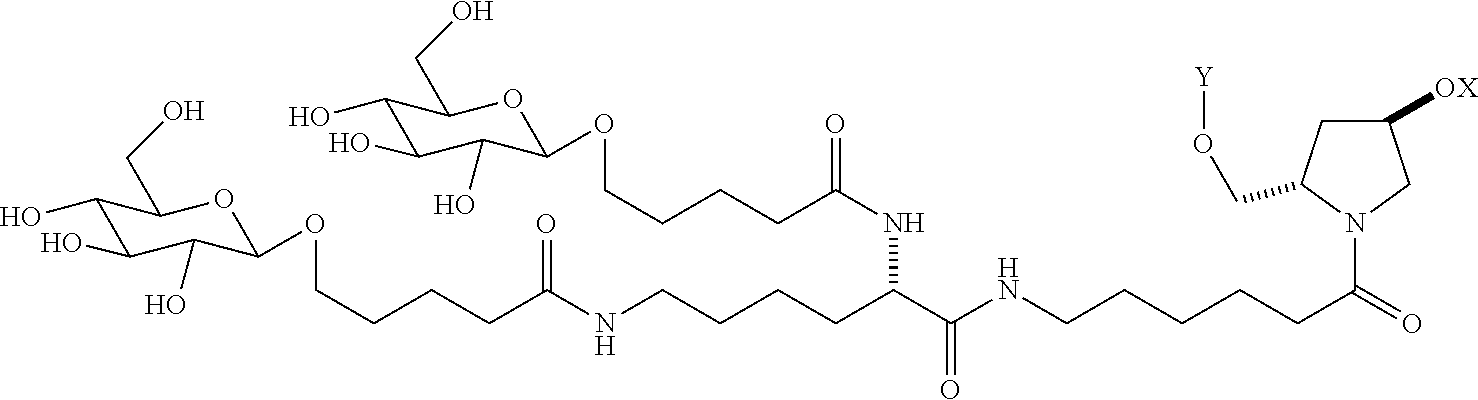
C1(O)C(O)C(O)C(OCCCCC(=O)NCCCCC(NC(CCCCOC2C(O)C(O)C(O)C(CO)O2)=O)C(=O)NCCCCCC(=O)N2CC([OX])CC2CO[Y])OC1CO
